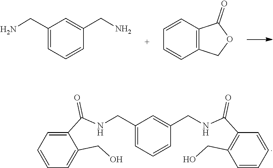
C(C1=CC=CC(CN)=C1)N.C1=CC=CC2=C1C(=O)OC2.C1=C(C(=O)NCC2=CC=CC(CNC(C3=C(CO)C=CC=C3)=O)=C2)C(CO)=CC=C1
